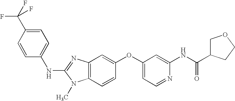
N(C1=NC2=C(N1C)C=CC(OC1=CC=NC(NC(C3COCC3)=O)=C1)=C2)C1=CC=C(C(F)(F)F)C=C1
